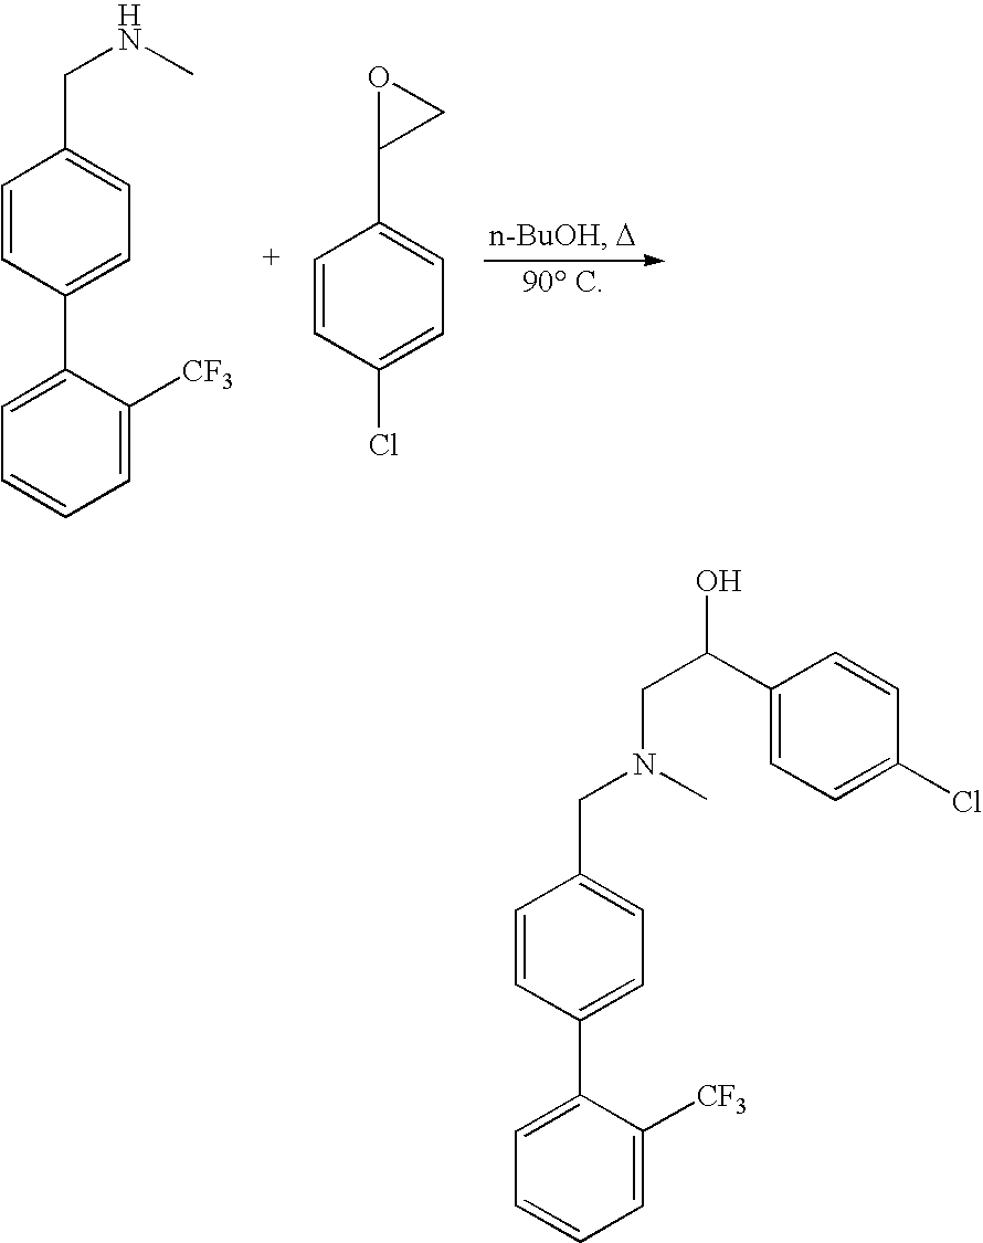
C1=C(C2=CC=C(CNC)C=C2)C([CF3])=CC=C1.C1=CC(Cl)=CC=C1C1CO1.C1=C(C2=CC=C(CN(C)CC(C3=CC=C(Cl)C=C3)O)C=C2)C([CF3])=CC=C1
